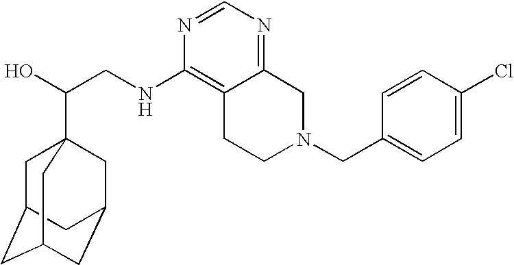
C(CNC1=C2C(=NC=N1)CN(CC1=CC=C(Cl)C=C1)CC2)(O)C12CC3CC(CC(C1)C3)C2
